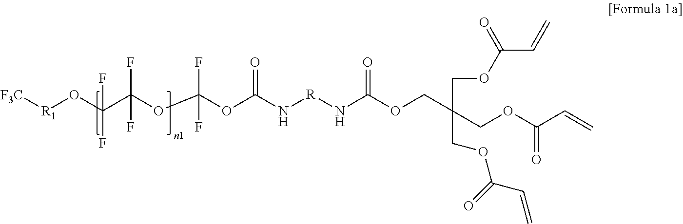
[F3C][R1]OC(C(OC(OC(N[R]NC(OCC(COC(C=C)=O)(COC(C=C)=O)COC(=O)C=C)=O)=O)(F)F)(F)F)(F)F
